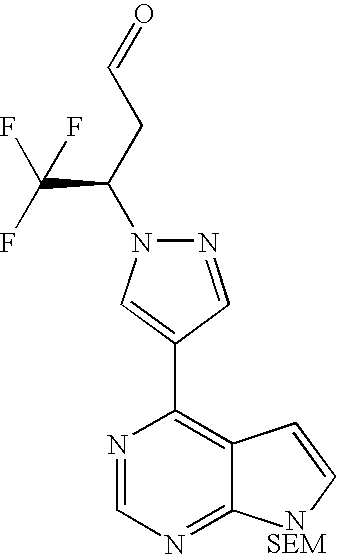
N1=CC(C2=C3C(=NC=N2)[NSEM]C=C3)=CN1C(CC=O)C(F)(F)F
